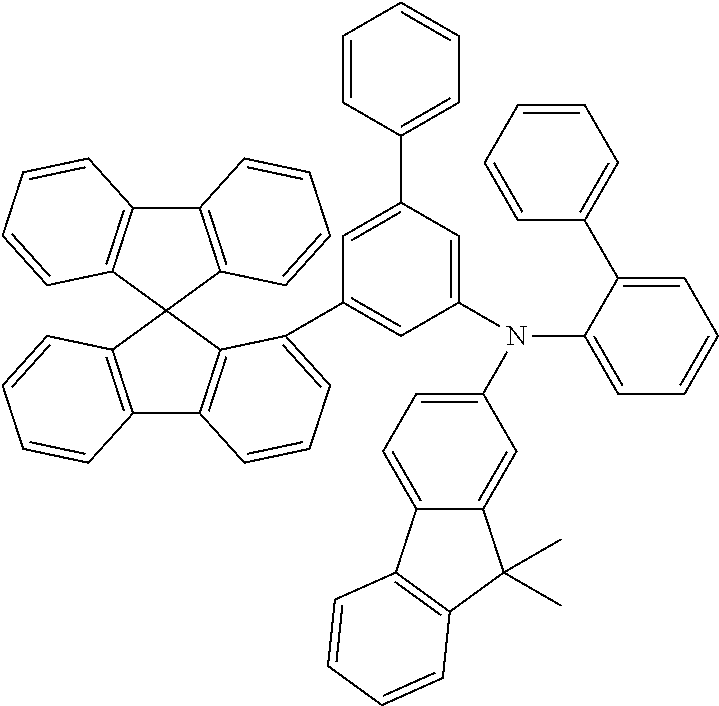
C12=C(C3(C4=C1C=CC=C4C1=CC(N(C4=CC=CC=C4C4=CC=CC=C4)C4=CC=C5C(=C4)C(C)(C)C4=C5C=CC=C4)=CC(C4=CC=CC=C4)=C1)C1=C(C4=C3C=CC=C4)C=CC=C1)C=CC=C2
